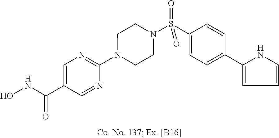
N1(C2=NC=C(C(NO)=O)C=N2)CCN(S(C2=CC=C(C3=CC=CN3)C=C2)(=O)=O)CC1
